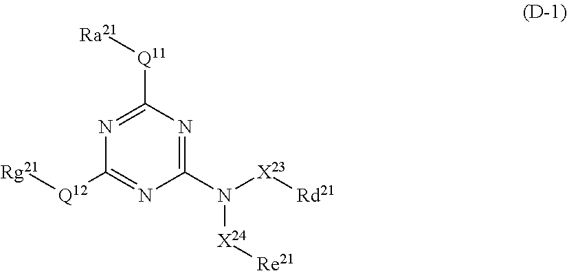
C1(N([X23][Rd21])[X24][Re21])=NC([Q11][Ra21])=NC([Q12][Rg21])=N1
